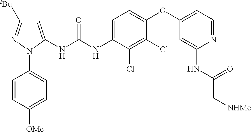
C1=C(NC(NC2=CC=C(OC3=CC=NC(NC(C[NHMe])=O)=C3)C(Cl)=C2Cl)=O)N(C2=CC=C([OMe])C=C2)N=C1[tBu]
